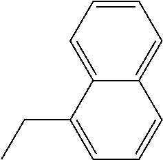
CCC1=CC=CC2=CC=CC=C12
